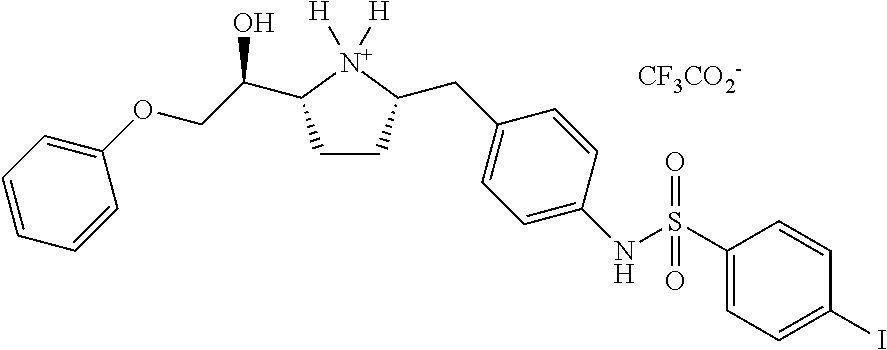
[CF3CO2-].C1(OCC(O)C2CCC(CC3=CC=C(NS(=O)(=O)C4=CC=C(I)C=C4)C=C3)[N+]2([H])[H])=CC=CC=C1
